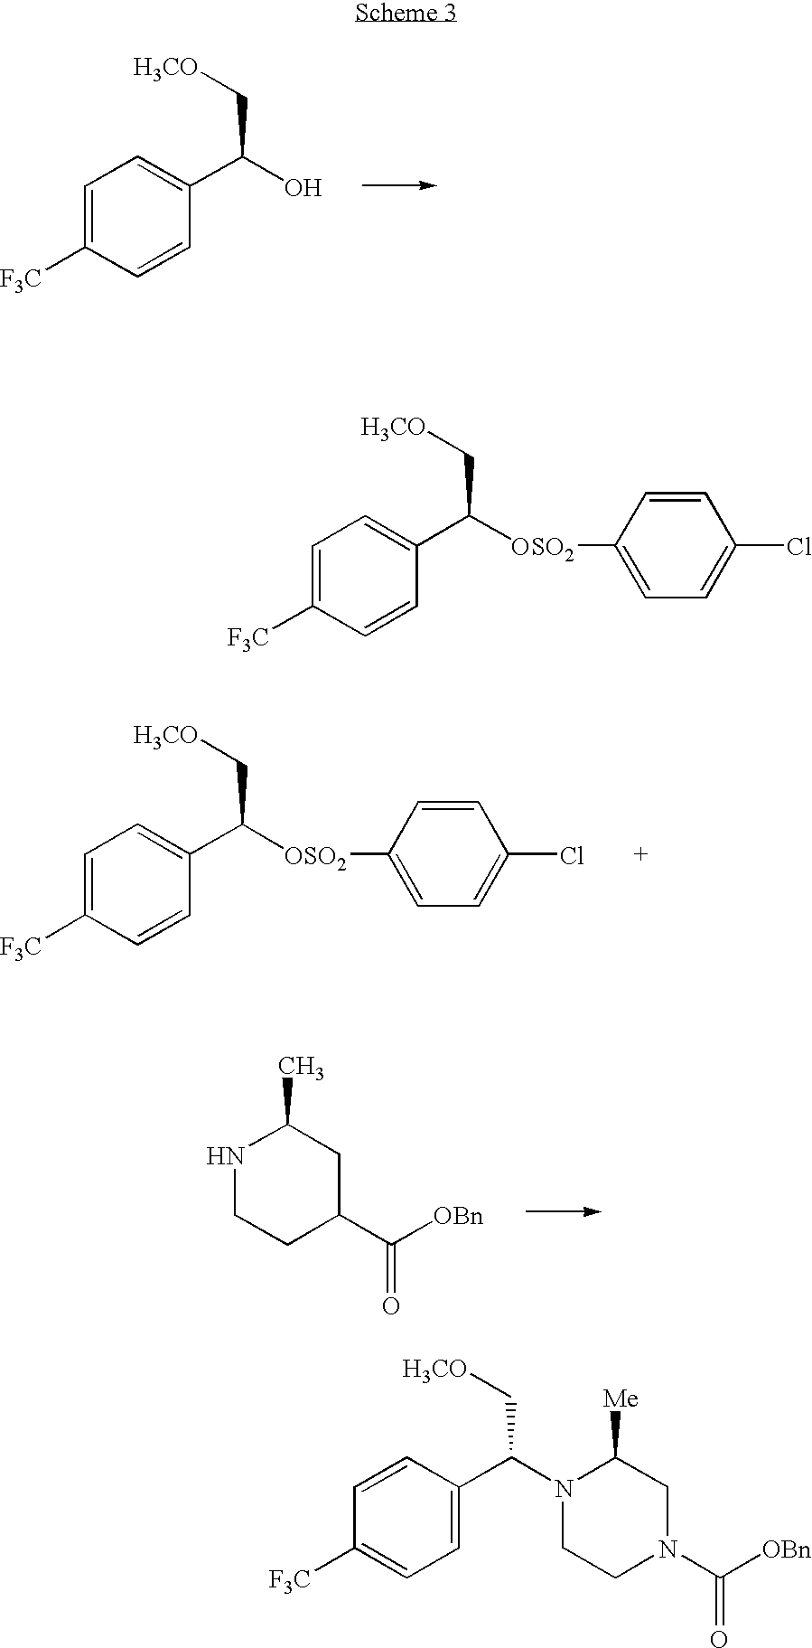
C1=C([F3C])C=CC(C(O)C[H3CO])=C1.C1=C([F3C])C=CC(C([OSO2]C2=CC=C(Cl)C=C2)C[H3CO])=C1.N1CCC(C([OBn])=O)CC1C.C1=C([F3C])C=CC(C([OSO2]C2=CC=C(Cl)C=C2)C[H3CO])=C1.C1=C(C(N2CCN(C([OBn])=O)CC2[Me])C[H3CO])C=CC([F3C])=C1
